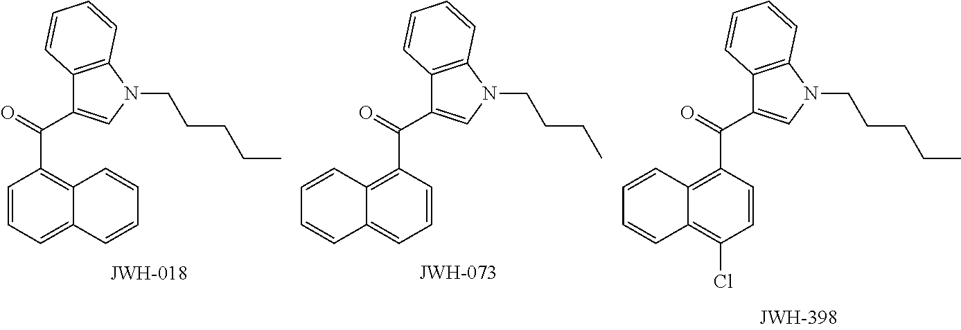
C12=C(C(=O)C3=CN(CCCCC)C4=C3C=CC=C4)C=CC(Cl)=C1C=CC=C2.C1=CC=C2C(=C1C(=O)C1=CN(CCCCC)C3=C1C=CC=C3)C=CC=C2.C12=C(C(=O)C3=CN(CCCC)C4=C3C=CC=C4)C=CC=C1C=CC=C2
